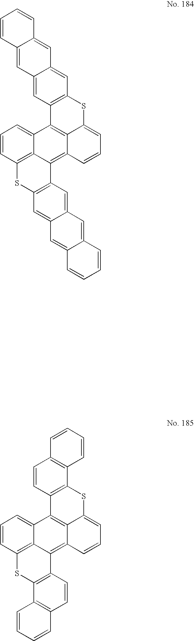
C1=CC2=C3C(=C1)C1=C4C(=C3C3=C(S2)C=C2C(=C3)C=C3C(=C2)C=CC=C3)C=CC=C4SC2=C1C=C1C(=C2)C=C2C(=C1)C=CC=C2.C1=CC2=C3C(=C1)C1=C4C(=C3C3=C(S2)C2=C(C=C3)C=CC=C2)C=CC=C4SC2=C1C=CC1=C2C=CC=C1
